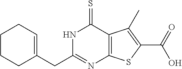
C1(CC2=NC3=C(C(=S)N2)C(C)=C(C(=O)O)S3)=CCCCC1
